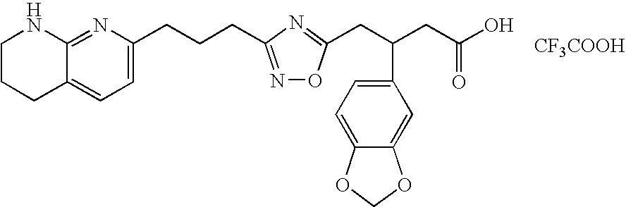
C1CCC2=CC=C(CCCC3=NOC(CC(CC(O)=O)C4=CC=C5C(=C4)OCO5)=N3)N=C2N1.[CF3COOH]
